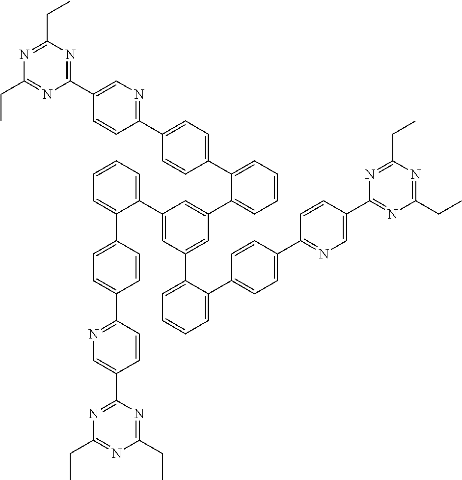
C1(C2=CC(C3=CC=CC=C3C3=CC=C(C4=NC=C(C5=NC(CC)=NC(CC)=N5)C=C4)C=C3)=CC(C3=CC=CC=C3C3=CC=C(C4=NC=C(C5=NC(CC)=NC(CC)=N5)C=C4)C=C3)=C2)=CC=CC=C1C1=CC=C(C2=NC=C(C3=NC(CC)=NC(CC)=N3)C=C2)C=C1
